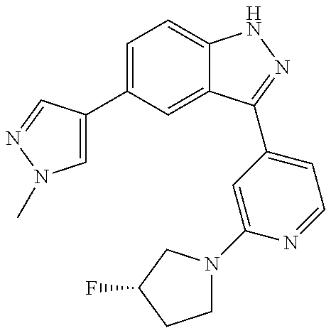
C1(C2=CN(C)N=C2)=CC=C2C(=C1)C(C1=CC=NC(N3CCC(F)C3)=C1)=NN2
